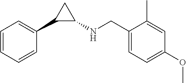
C1=CC=CC(C2C(NCC3=CC=C(OC)C=C3C)C2)=C1
